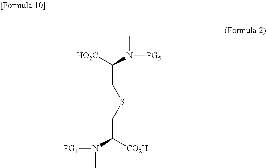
C(CSCC(N([PG4])C)[CO2H])([HO2C])N(C)[PG5]
